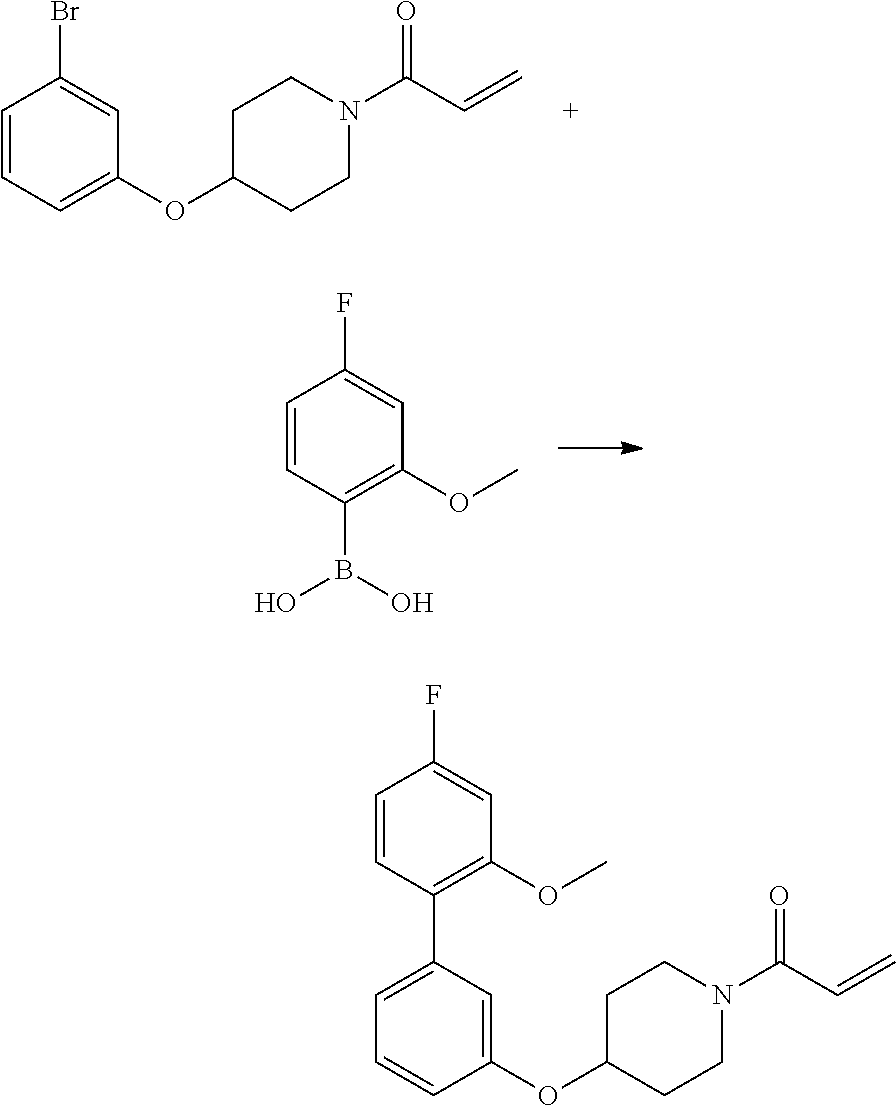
C1=CC=C(OC2CCN(C(C=C)=O)CC2)C=C1Br.C1=CC(B(O)O)=C(OC)C=C1F.C1=CC(C2=CC=CC(OC3CCN(C(C=C)=O)CC3)=C2)=C(OC)C=C1F
